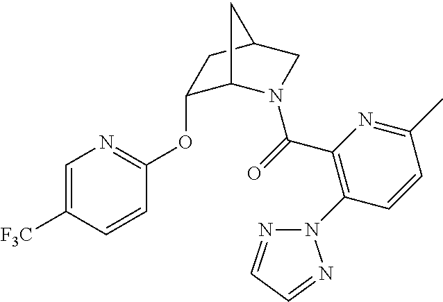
C1(OC2=NC=C([F3C])C=C2)C2N(C(=O)C3=C(N4N=CC=N4)C=CC(C)=N3)CC(C1)C2
